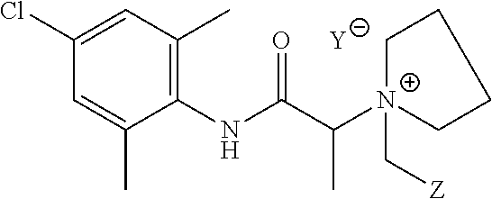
[Y].C1=C(C)C(NC(C([N+]2(C[Z])CCCC2)C)=O)=C(C)C=C1Cl
